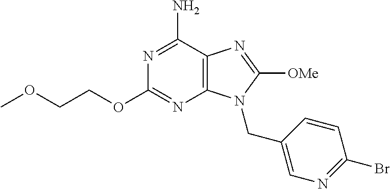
N1=C(N)C2=C(N=C1OCCOC)N(CC1=CN=C(Br)C=C1)C([OMe])=N2
